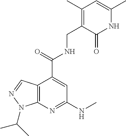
N1=C(NC)C=C(C(=O)NCC2=C(C)C=C(C)NC2=O)C2=C1N(C(C)C)N=C2
